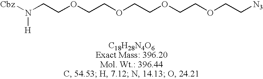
C(COCCOCCOCCOCC[N3])N([Cbz])[H]
